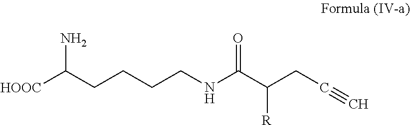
[HOOC]C(CCCCNC(C([R])CC#C)=O)N
